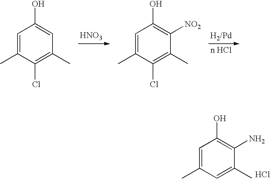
C1=C(C)C=C(C)C(N)=C1O.Cl.[HNO3].[H2/Pd].C1=C(C)C(Cl)=C(C)C=C1O.C1=C(C)C(Cl)=C(C)C([NO2])=C1O
